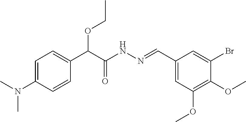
C1(N(C)C)=CC=C(C(C(NN=CC2=CC(OC)=C(OC)C(Br)=C2)=O)OCC)C=C1
